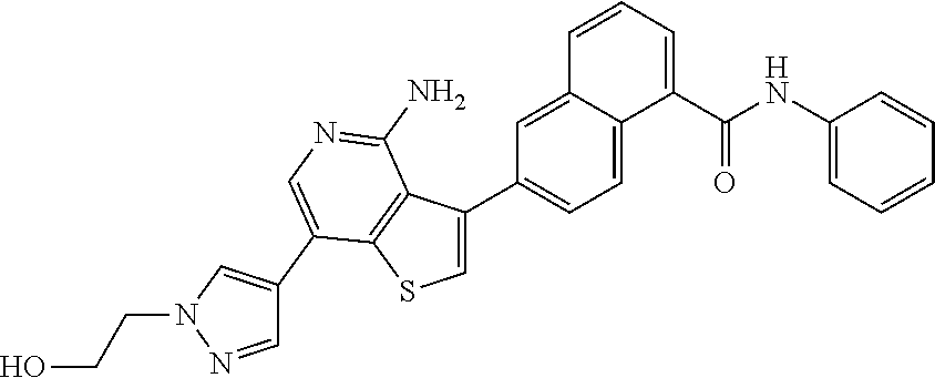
C1(C(NC2=CC=CC=C2)=O)=CC=CC2=CC(C3=CSC4=C3C(N)=NC=C4C3=CN(CCO)N=C3)=CC=C12
